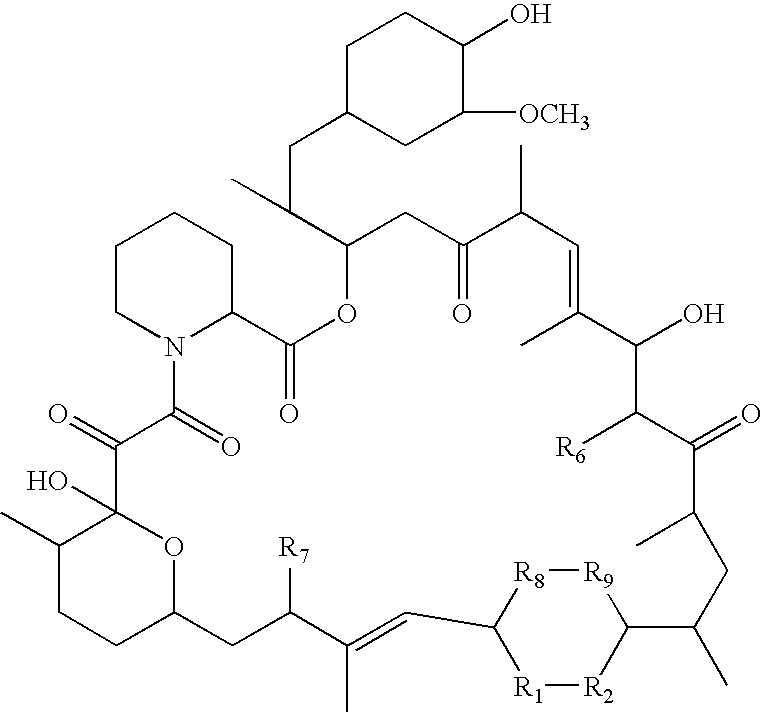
C1C(CC(C2CC(=O)C(C)C=C(C)C(O)C([R6])C(=O)C(C)CC(C)C3[R9][R8]C(C=C(C)C([R7])CC4OC(O)(C(=O)C(=O)N5C(CCCC5)C(=O)O2)C(C)CC4)[R1][R2]3)C)CC([OCH3])C(O)C1
